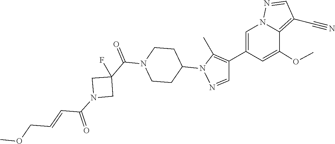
C1(C2=C(C)N(C3CCN(C(C4(F)CN(C(C=CCOC)=O)C4)=O)CC3)N=C2)=CN2C(=C(C#N)C=N2)C(OC)=C1
